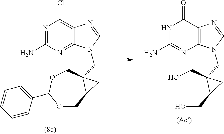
C12=NC(N)=NC(Cl)=C1N=CN2CC12C(COC(C3=CC=CC=C3)OC1)C2.C12=C(C(=O)NC(N)=N1)N=CN2CC1(CO)C(CO)C1
